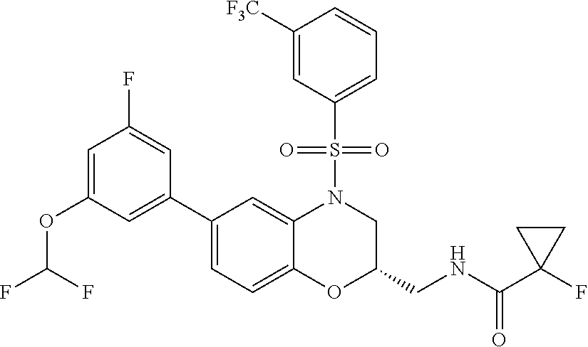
C1=C(OC(F)F)C=C(C2=CC=C3C(=C2)N(S(C2=CC=CC([F3C])=C2)(=O)=O)CC(CNC(C2(F)CC2)=O)O3)C=C1F
